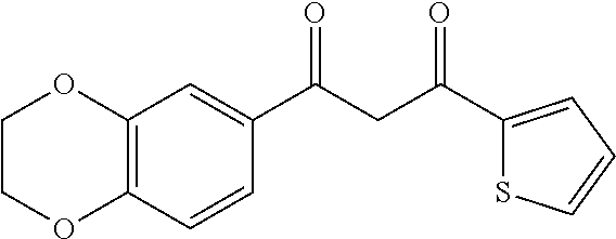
C1COC2=C(O1)C=C(C(CC(=O)C1=CC=CS1)=O)C=C2
